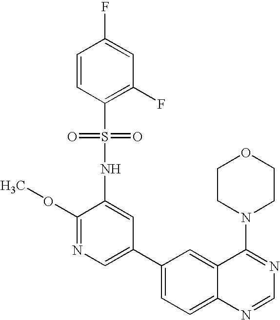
C1(OC)=NC=C(C2=CC=C3C(=C2)C(N2CCOCC2)=NC=N3)C=C1NS(=O)(=O)C1=C(F)C=C(F)C=C1
